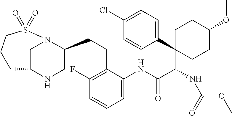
C(C(C1(C2=CC=C(Cl)C=C2)CCC(OC)CC1)NC(OC)=O)(=O)NC1=CC=CC(F)=C1CCC1CNC2CN1S(=O)(=O)CCC2
